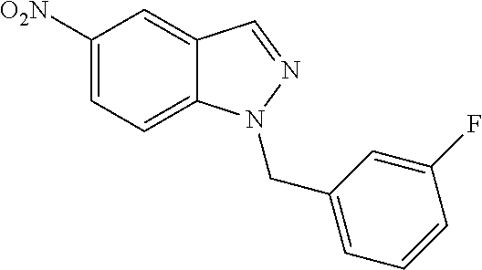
C1([O2N])=CC=C2C(=C1)C=NN2CC1=CC=CC(F)=C1
